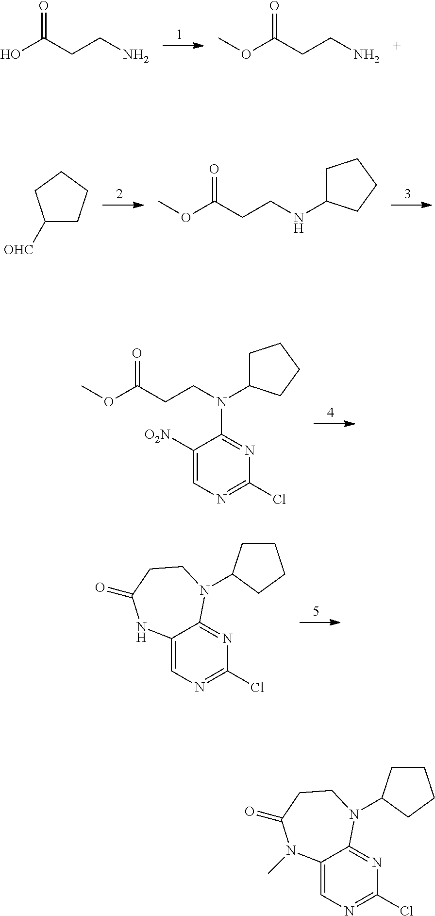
OC(CCN)=O.O(C(CCN)=O)C.C1([OHC])CCCC1.O(C(CCNC1CCCC1)=O)C.O(C(CCN(C1CCCC1)C1=NC(Cl)=NC=C1[O2N])=O)C.C12=NC(Cl)=NC=C1NC(=O)CCN2C1CCCC1.C12=NC(Cl)=NC=C1N(C)C(=O)CCN2C1CCCC1
